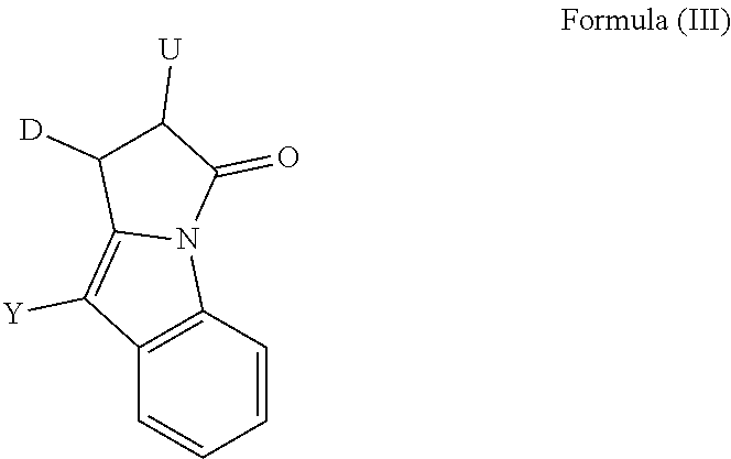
C1([U])C([D])C2=C([Y])C3=C(N2C1=O)C=CC=C3
